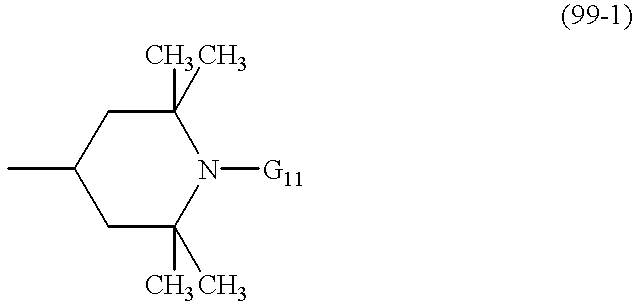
C1(C)CC(C)(C)N([G11])C(C)(C)C1
